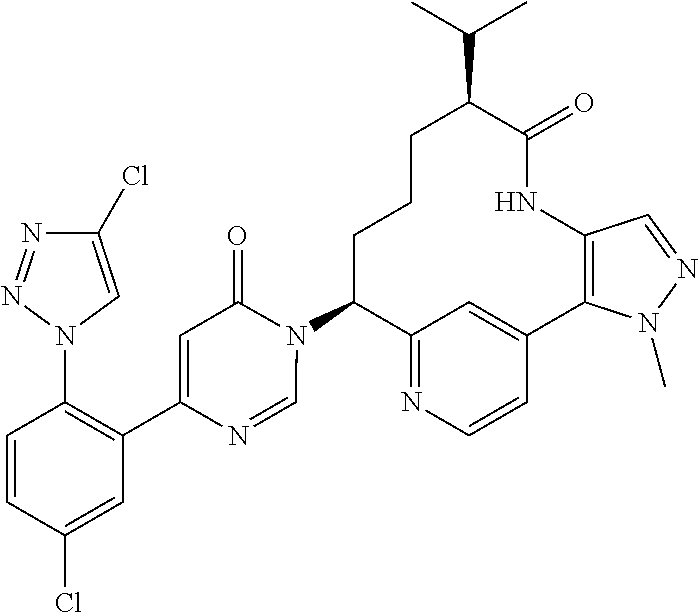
C12=NC=CC(=C1)C1=C(NC(=O)C(C(C)C)CCCC2N2C(=O)C=C(C3=C(N4C=C(Cl)N=N4)C=CC(Cl)=C3)N=C2)C=NN1C
